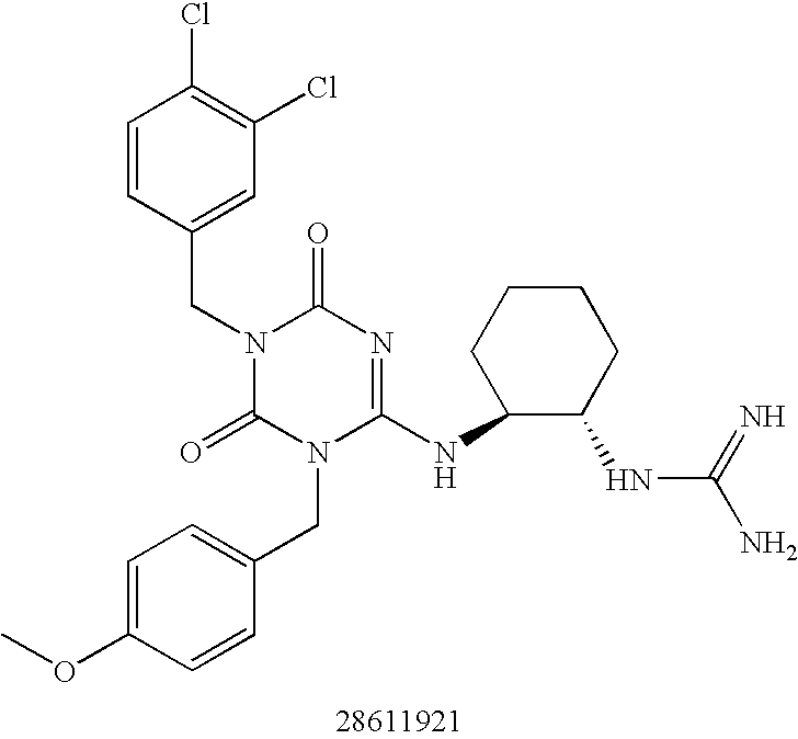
C1=CC(CN2C(=O)N(CC3=CC=C(OC)C=C3)C(NC3C(NC(=N)N)CCCC3)=NC2=O)=CC(Cl)=C1Cl
